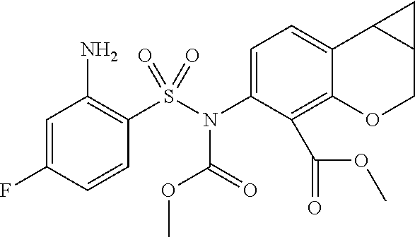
C1=C(N(S(C2=C(N)C=C(F)C=C2)(=O)=O)C(=O)OC)C(C(OC)=O)=C2C(=C1)C1C(CO2)C1
